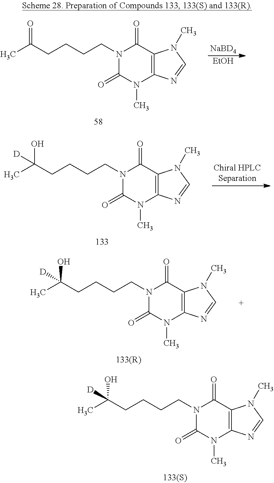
N1(CCCCC(O)(C)[D])C(=O)N(C)C2=C(C1=O)N(C)C=N2.N1(CCCCC(=O)C)C(=O)N(C)C2=C(C1=O)N(C)C=N2.[NaBD4].[EtOH].N1(CCCCC(O)(C)[D])C(=O)N(C)C2=C(C1=O)N(C)C=N2.N1(CCCCC(O)(C)[D])C(=O)N(C)C2=C(C1=O)N(C)C=N2
